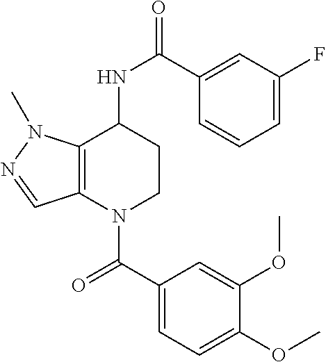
C12=C(N(C(C3=CC=C(OC)C(OC)=C3)=O)CCC1NC(=O)C1=CC(F)=CC=C1)C=NN2C
